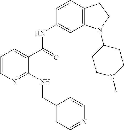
C1=CN=C(NCC2=CC=NC=C2)C(C(NC2=CC3=C(C=C2)CCN3C2CCN(C)CC2)=O)=C1
